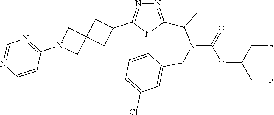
N1=C2N(C(C3CC4(C3)CN(C3=NC=NC=C3)C4)=N1)C1=CC=C(Cl)C=C1CN(C(=O)OC(CF)CF)C2C
